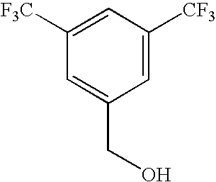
C1([F3C])=CC([CF3])=CC(CO)=C1
